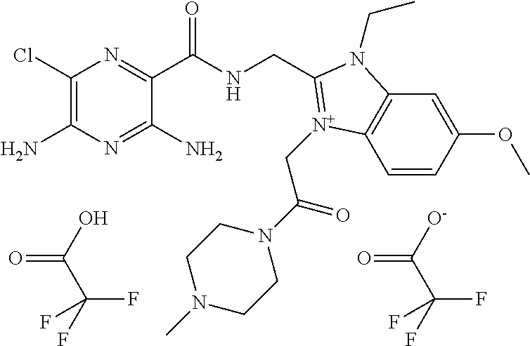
C1(Cl)=C(N)N=C(N)C(C(NCC2=[N+](CC(=O)N3CCN(C)CC3)C3=C(C=C(OC)C=C3)N2CC)=O)=N1.O=C([O-])C(F)(F)F.O=C(O)C(F)(F)F
